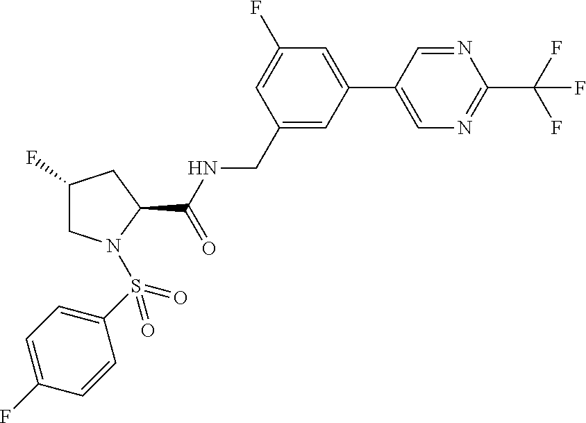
C1(F)CN(S(=O)(=O)C2=CC=C(F)C=C2)C(C(NCC2=CC(C3=CN=C(C(F)(F)F)N=C3)=CC(F)=C2)=O)C1
